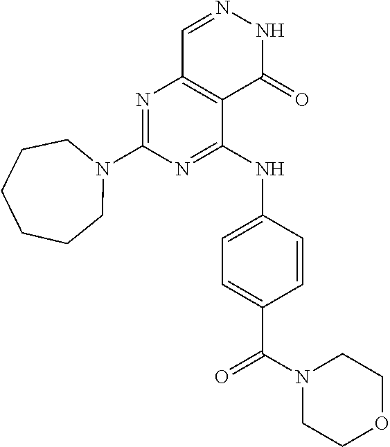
N1=C(NC2=CC=C(C(N3CCOCC3)=O)C=C2)C2=C(N=C1N1CCCCCC1)C=NNC2=O
